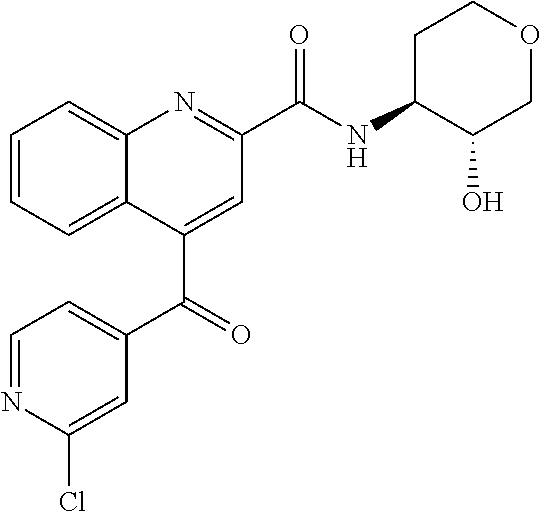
C1=NC(Cl)=CC(C(C2=CC(C(NC3C(O)COCC3)=O)=NC3=CC=CC=C23)=O)=C1
